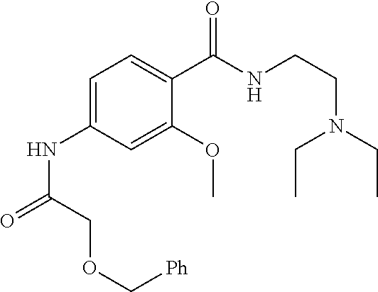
C1=C(NC(=O)COC[Ph])C=C(OC)C(C(NCCN(CC)CC)=O)=C1
